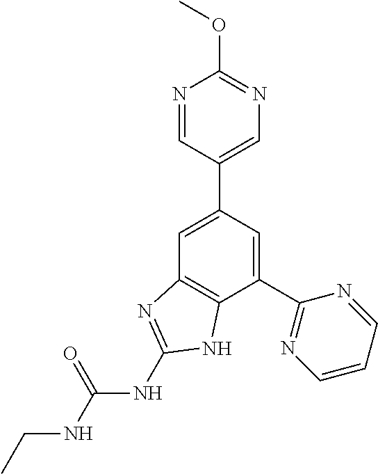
C1(C2=NC=CC=N2)=CC(C2=CN=C(OC)N=C2)=CC2=C1NC(NC(NCC)=O)=N2
